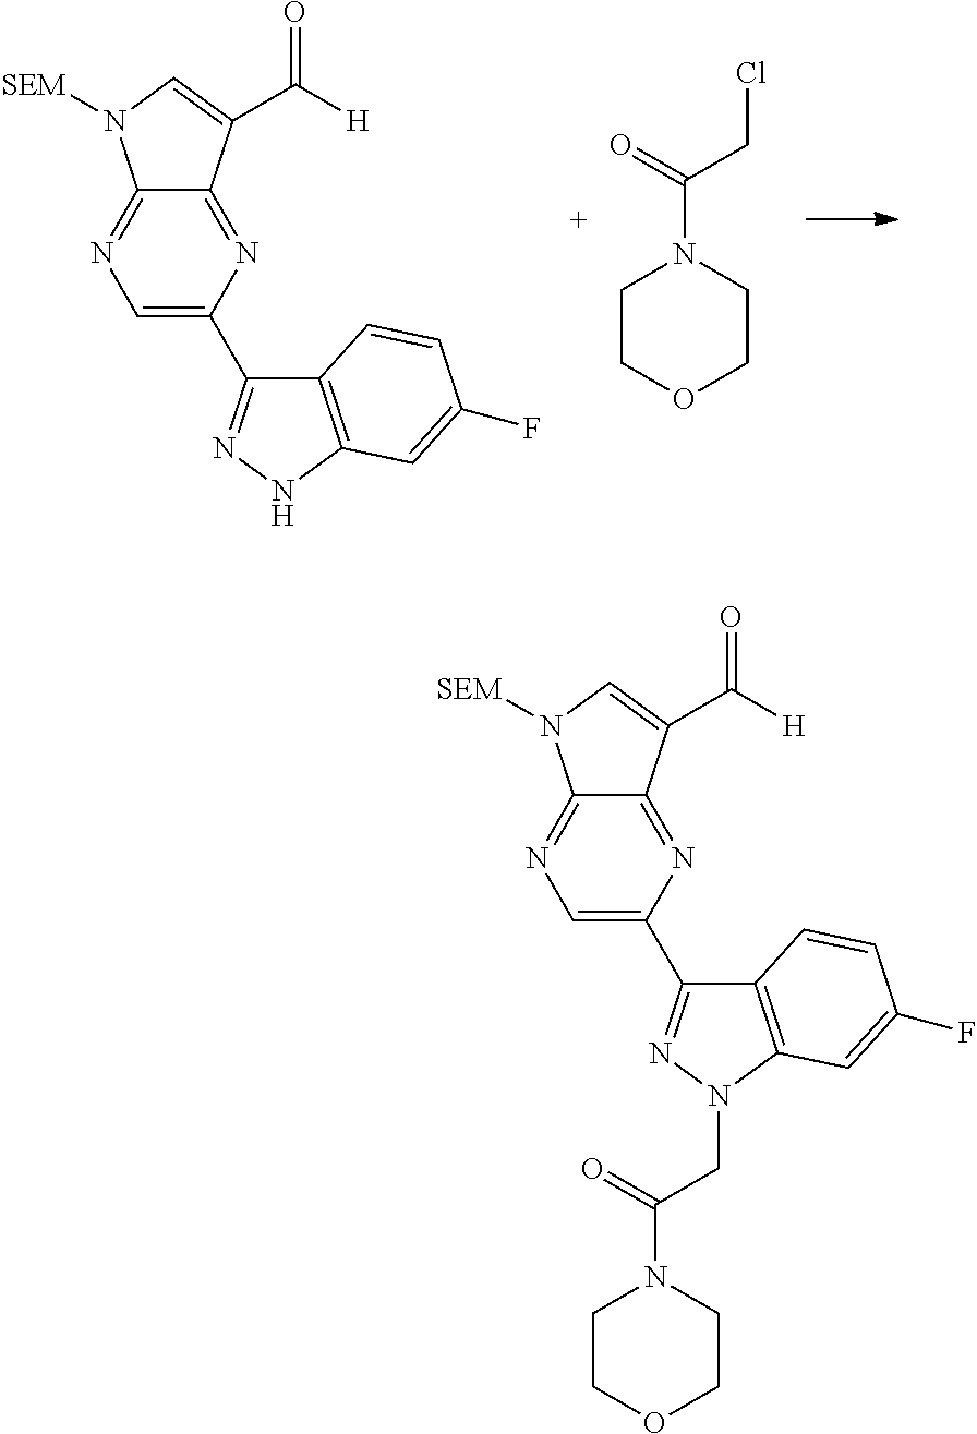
C12=NC(C3=NNC4=C3C=CC(F)=C4)=CN=C1N([SEM])C=C2C([H])=O.C1COCCN1C(=O)CCl.C12=NC(C3=NN(CC(N4CCOCC4)=O)C4=C3C=CC(F)=C4)=CN=C1N([SEM])C=C2C([H])=O
